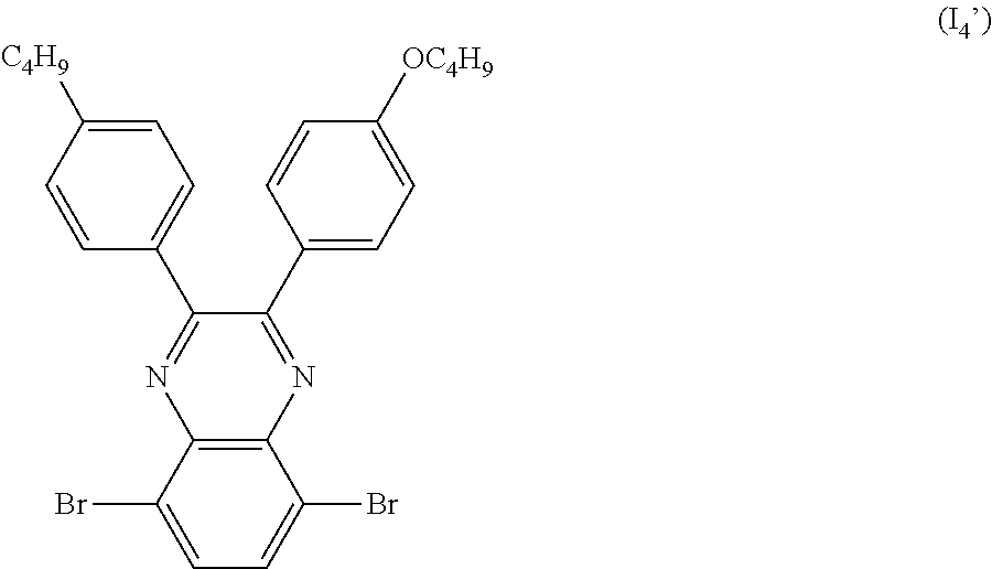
C1=C([C4H9])C=CC(C2=NC3=C(N=C2C2=CC=C([OC4H9])C=C2)C(Br)=CC=C3Br)=C1
